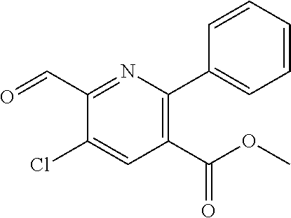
C1(C=O)=NC(C2=CC=CC=C2)=C(C(OC)=O)C=C1Cl
